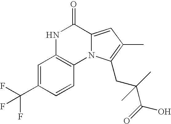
N1C2=C(N3C(=CC(C)=C3CC(C(O)=O)(C)C)C1=O)C=CC(C(F)(F)F)=C2
